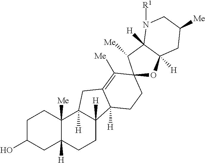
C1C(O)CC2([H])C([Me])(C1)C1([H])C([H])(CC2)C2([H])C(=C([Me])C3(CC2)OC2([H])C([H])(C3[Me])N([R1])CC([Me])C2)C1
